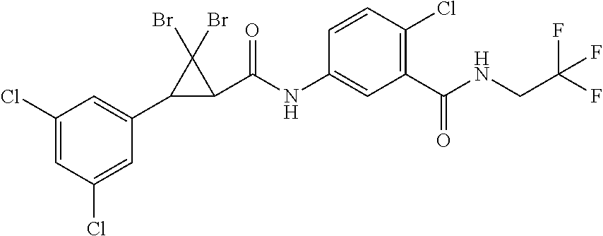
C1(Cl)=CC(Cl)=CC(C2C(C(NC3=CC(C(NCC(F)(F)F)=O)=C(Cl)C=C3)=O)C2(Br)Br)=C1
